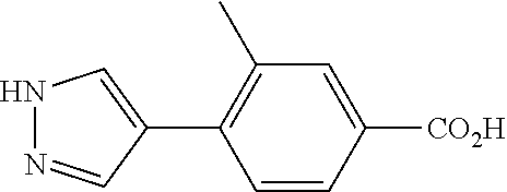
C1=CC([CO2H])=CC(C)=C1C1=CNN=C1
